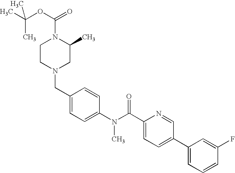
CC(OC(=O)N1CCN(CC2=CC=C(N(C(C3=CC=C(C4=CC=CC(F)=C4)C=N3)=O)C)C=C2)CC1C)(C)C
